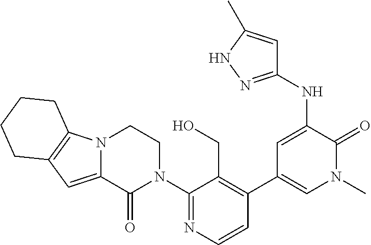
N12C(=CC3=C1CCCC3)C(=O)N(C1=NC=CC(C3=CN(C)C(=O)C(NC4=NNC(C)=C4)=C3)=C1CO)CC2
